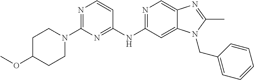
C1(OC)CCN(C2=NC=CC(NC3=NC=C4C(=C3)N(CC3=CC=CC=C3)C(C)=N4)=N2)CC1
